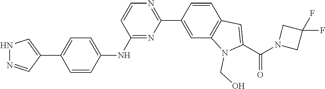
N1=C(NC2=CC=C(C3=CNN=C3)C=C2)C=CN=C1C1=CC2=C(C=C1)C=C(C(=O)N1CC(F)(F)C1)N2CO
